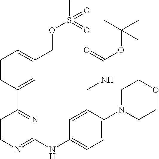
C1=CN=C(NC2=CC=C(N3CCOCC3)C(CNC(OC(C)(C)C)=O)=C2)N=C1C1=CC(COS(C)(=O)=O)=CC=C1
